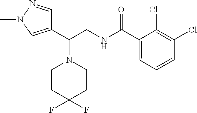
C1CC(F)(F)CCN1C(C1=CN(C)N=C1)CNC(C1=CC=CC(Cl)=C1Cl)=O
